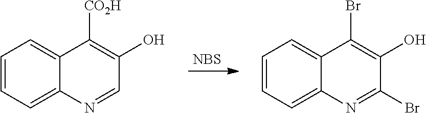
[NBS].C1=CC=C2C(=C1)C([CO2H])=C(O)C=N2.C1=CC=C2C(=C1)C(Br)=C(O)C(Br)=N2
